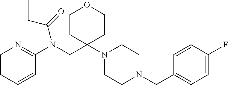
C1=CC=CC(N(CC2(N3CCN(CC4=CC=C(F)C=C4)CC3)CCOCC2)C(=O)CC)=N1
